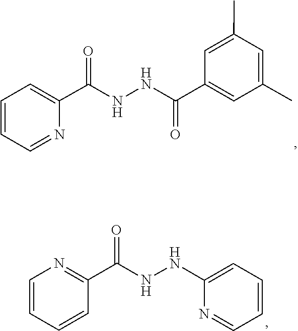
C1=CC=NC(C(=O)NNC(=O)C2=CC(C)=CC(C)=C2)=C1.C1=CC=C(NNC(C2=NC=CC=C2)=O)N=C1
